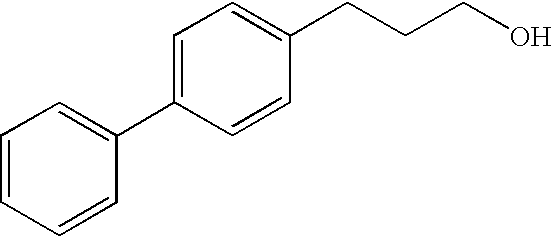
C1=CC=CC(C2=CC=C(CCCO)C=C2)=C1
